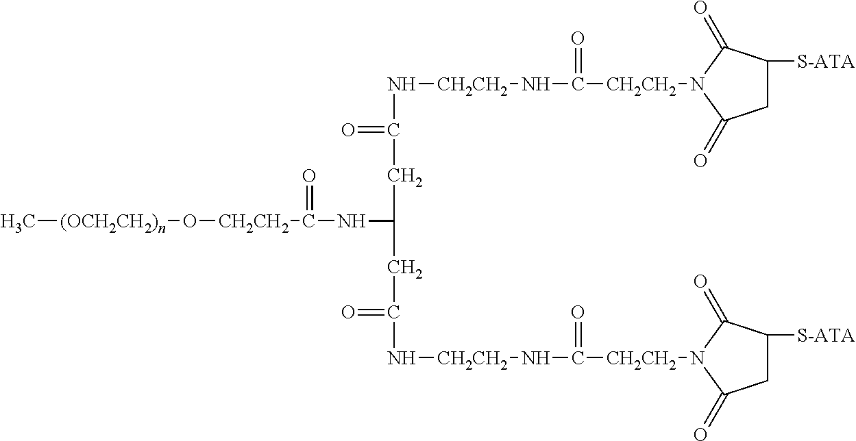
C[(OCH2CH2)n]O[CH2CH2]C(NC(CC(N[CH2CH2]NC([CH2CH2]N1C(=O)CC([S-ATA])C1=O)=O)=O)CC(N[CH2CH2]NC([CH2CH2]N1C(=O)CC([S-ATA])C1=O)=O)=O)=O
